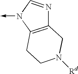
C12=C(N(->C)C=N1)CCN([Rd])C2
